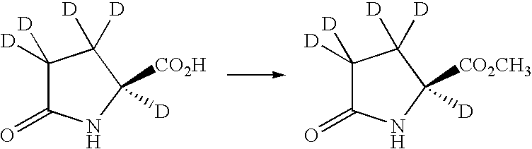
C1([D])([D])C(=O)NC([CO2H])([D])C1([D])[D].C1([D])([D])C(=O)NC([CO2CH3])([D])C1([D])[D]
